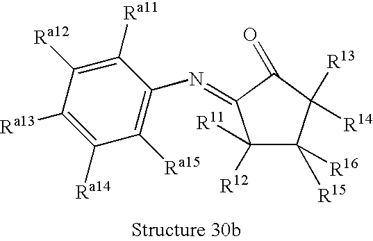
C1([Ra15])=C(N=C2C([R12])([R11])C([R15])([R16])C([R14])([R13])C2=O)C([Ra11])=C([Ra12])C([Ra13])=C1[Ra14]
